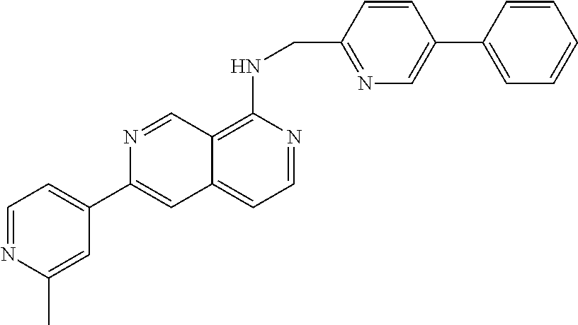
C1=C(C2=CC3=CC=NC(NCC4=NC=C(C5=CC=CC=C5)C=C4)=C3C=N2)C=C(C)N=C1
